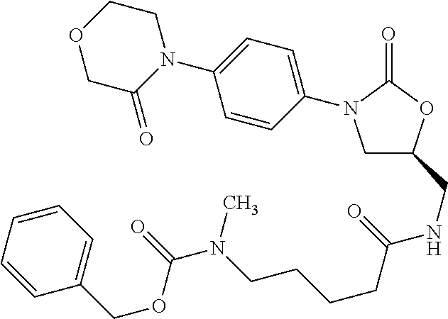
C1N(C2=CC=C(N3C(=O)COCC3)C=C2)C(=O)OC1CNC(CCCCN(C(OCC1=CC=CC=C1)=O)C)=O
